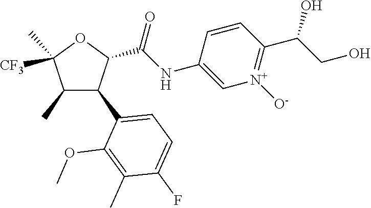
C1(C)C(C2=CC=C(F)C(C)=C2OC)C(C(NC2=C[N+]([O-])=C(C(CO)O)C=C2)=O)OC1([CF3])C
